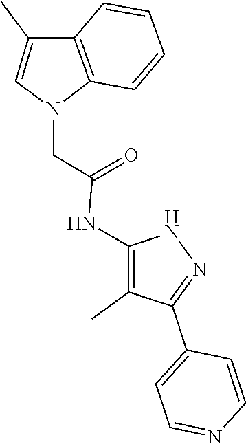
N1C(NC(=O)CN2C3=C(C(C)=C2)C=CC=C3)=C(C)C(C2=CC=NC=C2)=N1
